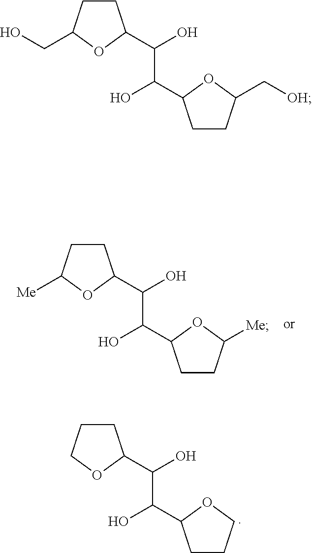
C1CC([Me])OC1C(O)C(O)C1CCC([Me])O1.C1CCOC1C(O)C(O)C1CCCO1.C1CC(CO)OC1C(O)C(O)C1CCC(C[OH])O1
